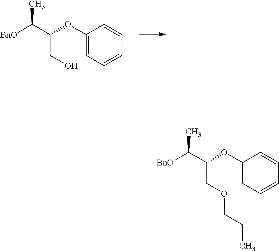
C1(OC(CO)C(C)[BnO])=CC=CC=C1.C1(OC(COCCC)C(C)[BnO])=CC=CC=C1
